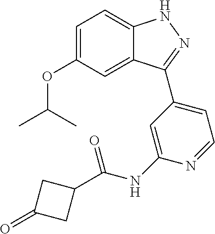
C1=C(OC(C)C)C=C2C(=C1)NN=C2C1=CC=NC(NC(=O)C2CC(=O)C2)=C1
